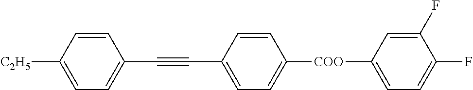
[COO](C1=CC=C(C#CC2=CC=C([C2H5])C=C2)C=C1)C1=CC=C(F)C(F)=C1
